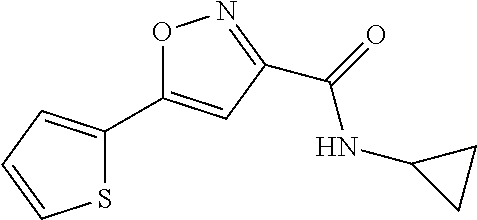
C1(C2=CC(C(=O)NC3CC3)=NO2)=CC=CS1
